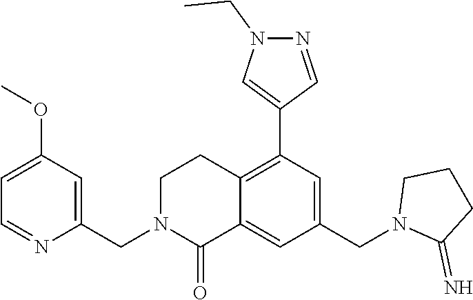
C1N(CC2=CC(OC)=CC=N2)C(=O)C2=CC(CN3C(=N)CCC3)=CC(C3=CN(CC)N=C3)=C2C1
